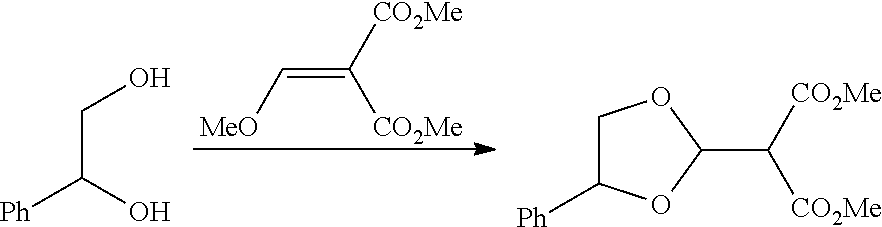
C(=C([CO2Me])[CO2Me])[MeO].C(C([Ph])O)O.C([CO2Me])([CO2Me])C1OC([Ph])CO1
